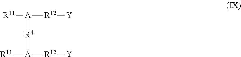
[R11][A]([R12][Y])[R4][A]([R12][Y])[R11]
